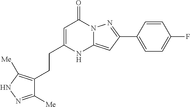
C12=CC(C3=CC=C(F)C=C3)=NN1C(=O)C=C(CCC1=C([Me])NN=C1[Me])N2
